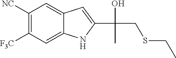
C1([NC])=C([F3C])C=C2C(=C1)C=C(C(CSCC)(O)C)N2
